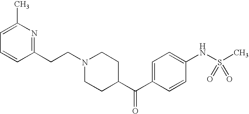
N1(CCC2=NC(C)=CC=C2)CCC(C(C2=CC=C(NS(C)(=O)=O)C=C2)=O)CC1
